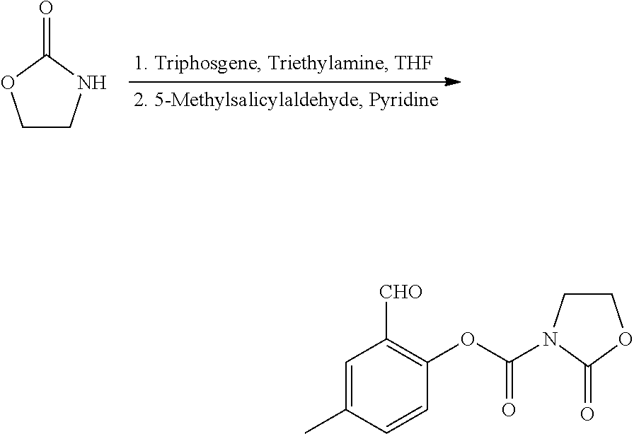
C1CNC(=O)O1.C1=C(C)C=CC(OC(=O)N2CCOC2=O)=C1[CHO]
